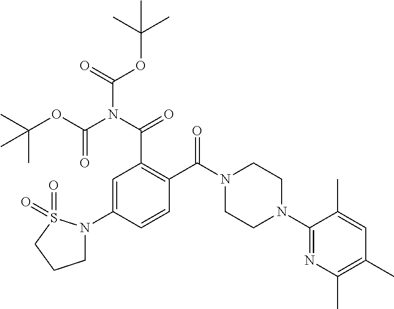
C1=C(N2CCCS2(=O)=O)C=CC(C(N2CCN(C3=NC(C)=C(C)C=C3C)CC2)=O)=C1C(N(C(OC(C)(C)C)=O)C(OC(C)(C)C)=O)=O
